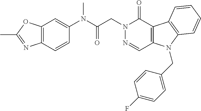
C12=C(C=CC(N(C(=O)CN3N=CC4=C(C3=O)C3=C(N4CC4=CC=C(F)C=C4)C=CC=C3)C)=C1)N=C(C)O2
